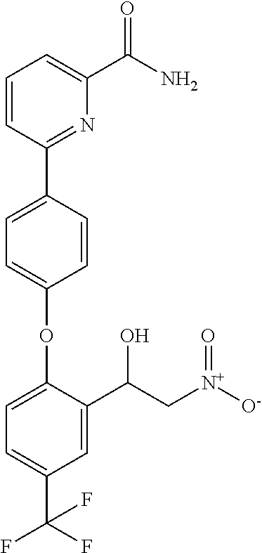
O(C1=CC=C(C2=NC(C(=O)N)=CC=C2)C=C1)C1=CC=C(C(F)(F)F)C=C1C(C[N+]([O-])=O)O
